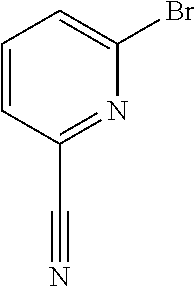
C1=CC(C#N)=NC(Br)=C1
